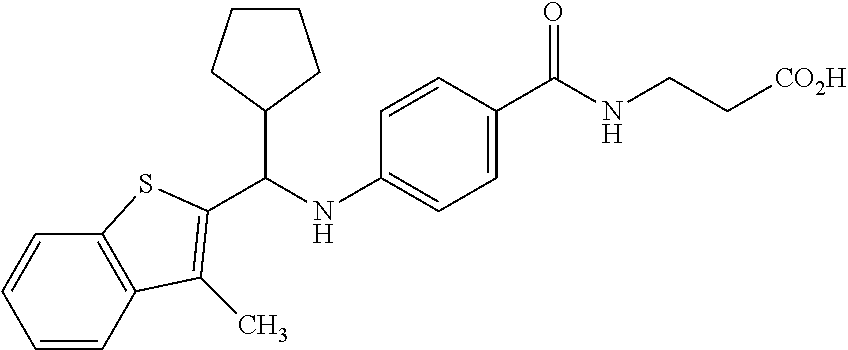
C12=C(C=CC=C1)SC(C(NC1=CC=C(C(NCC[CO2H])=O)C=C1)C1CCCC1)=C2C
